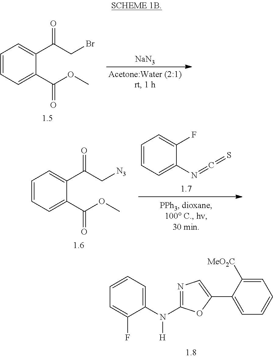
N1=C(N([H])C2=CC=CC=C2F)OC(C2=CC=CC=C2[MeO2C])=C1.C1=CC=C(C(OC)=O)C(C(CBr)=O)=C1.[NaN3].C1=CC=C(C(OC)=O)C(C(C[N3])=O)=C1.C1=CC=C(N=C=S)C(F)=C1
